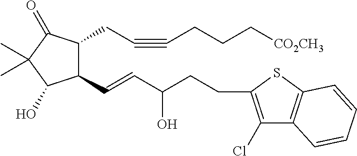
C1(C=CC(CCC2=C(Cl)C3=C(S2)C=CC=C3)O)C(CC#CCCC[CO2CH3])C(=O)C(C)(C)C1O
